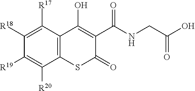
C12=C(SC(=O)C(C(NCC(O)=O)=O)=C1O)C([R20])=C([R19])C([R18])=C2[R17]
